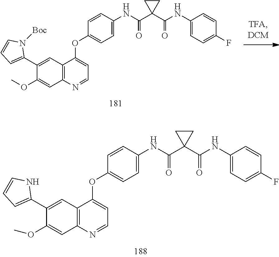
C1(OC2=CC=NC3=C2C=C(C2=CC=CN2)C(OC)=C3)=CC=C(NC(C2(C(=O)NC3=CC=C(F)C=C3)CC2)=O)C=C1.C1(OC2=CC=NC3=C2C=C(C2=CC=CN2[Boc])C(OC)=C3)=CC=C(NC(C2(C(=O)NC3=CC=C(F)C=C3)CC2)=O)C=C1
